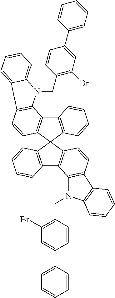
C12=C(C=CC3=C1N(CC1=C(Br)C=C(C4=CC=CC=C4)C=C1)C1=CC=CC=C31)C1(C3=C2C=CC=C3)C2=C(C3=C1C=CC=C3)C1=C(C=C2)C2=C(C=CC=C2)N1CC1=C(Br)C=C(C2=CC=CC=C2)C=C1
